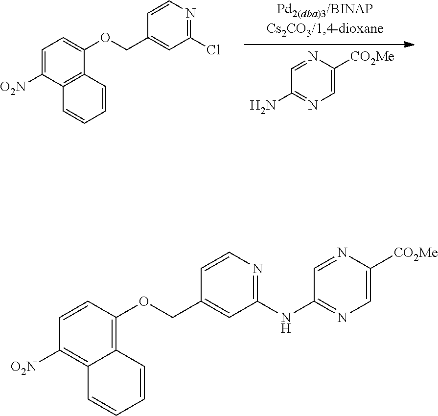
C1=C([O2N])C2=C(C(OCC3=CC(Cl)=NC=C3)=C1)C=CC=C2.C1=C([CO2Me])N=CC(N)=N1.C1=CC(OCC2=CC(NC3=NC=C([CO2Me])N=C3)=NC=C2)=C2C(=C1[O2N])C=CC=C2
